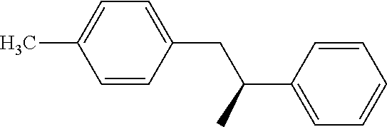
CC1=CC=C(CC(C2=CC=CC=C2)C)C=C1
